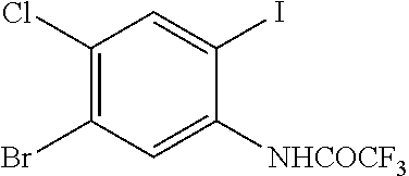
C1(Cl)=C(Br)C=C([NHCOCF3])C(I)=C1
